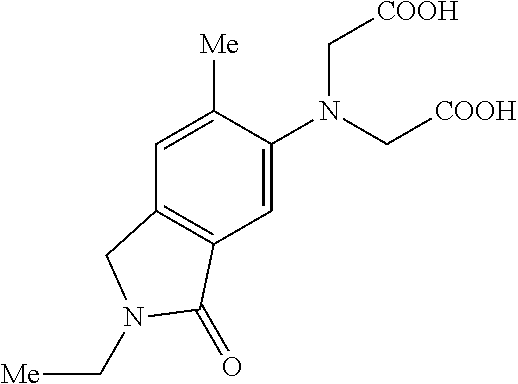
C1=C(N(C[COOH])C[COOH])C([Me])=CC2=C1C(=O)N(C[Me])C2
